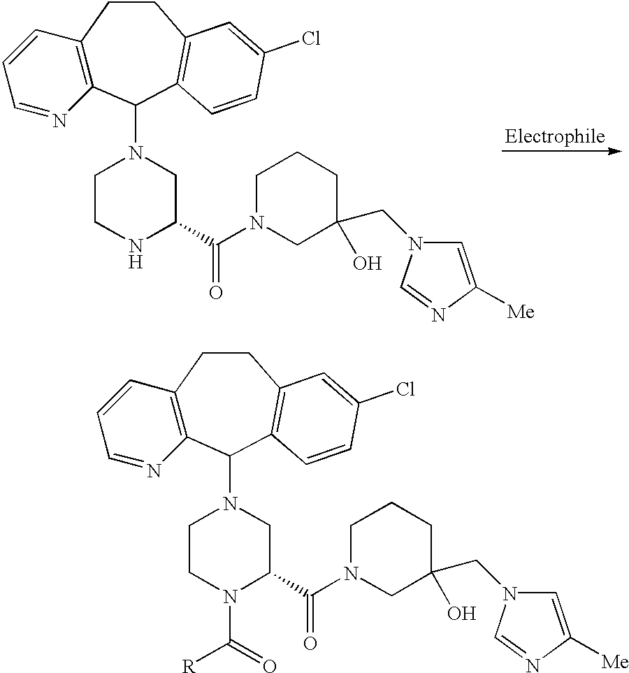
C12=C(C(N3CCN(C(=O)[R])C(C(N4CC(O)(CN5C=C([Me])N=C5)CCC4)=O)C3)C3=C(CC1)C=C(Cl)C=C3)N=CC=C2.C12=C(C(N3CCNC(C(N4CC(O)(CN5C=C([Me])N=C5)CCC4)=O)C3)C3=C(CC1)C=C(Cl)C=C3)N=CC=C2
